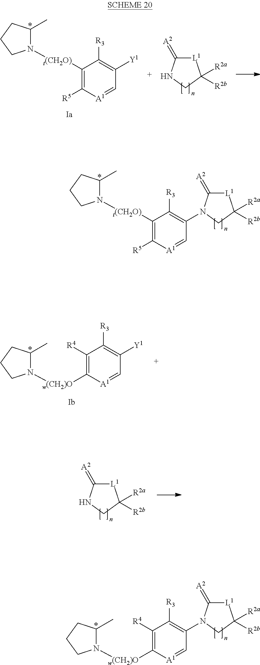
N1([t(CH2O)]C2=C([R5])[A1]=CC(N3C(=[A2])[L1]C([R2a])([R2b])C3)=C2[R3])C(C)CCC1.[L1]1C(=[A2])NCC1([R2a])[R2b].N1([t(CH2O)]C2=C([R5])[A1]=CC([Y1])=C2[R3])C(C)CCC1.N1([w(CH2)O]C2=C([R4])C([R3])=C(N3C(=[A2])[L1]C([R2a])([R2b])C3)C=[A1]2)C(C)CCC1.N1([w(CH2)O]C2=C([R4])C([R3])=C([Y1])C=[A1]2)C(C)CCC1.[L1]1C(=[A2])NCC1([R2a])[R2b]
